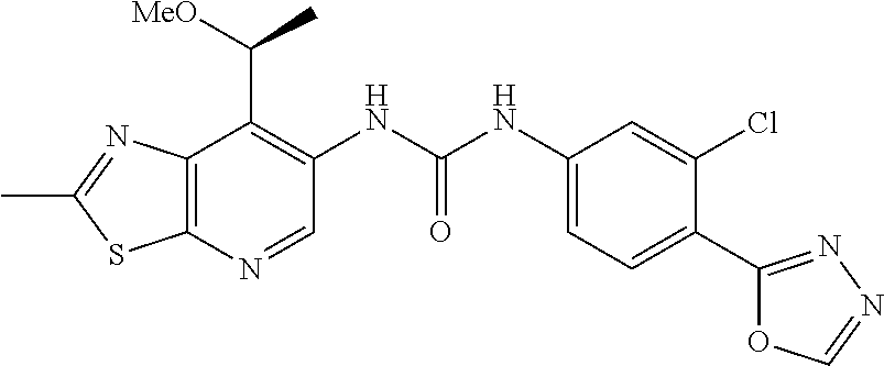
C12=C(N=CC(NC(NC3=CC=C(C4=NN=CO4)C(Cl)=C3)=O)=C1C([MeO])C)SC(C)=N2
